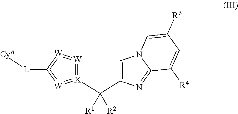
[X]1(C(C2=CN3C(=N2)C([R4])=CC([R6])=C3)([R1])[R2])=[W]=[W]=C([L][CyB])=[W]=1
